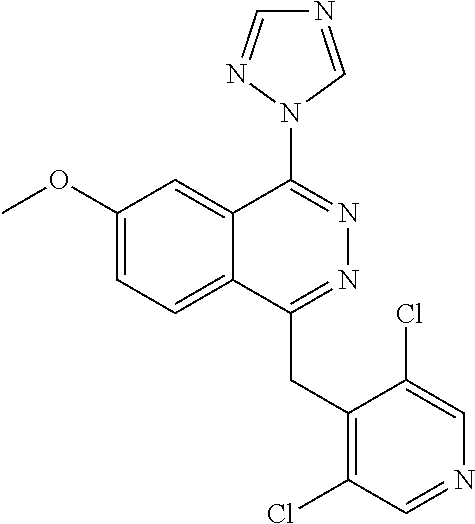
N1=CN(C2=NN=C(CC3=C(Cl)C=NC=C3Cl)C3=CC=C(OC)C=C23)N=C1
